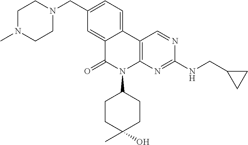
C1N(C)CCN(CC2=CC=C3C(=C2)C(=O)N(C2CCC(O)(C)CC2)C2=C3C=NC(NCC3CC3)=N2)C1
